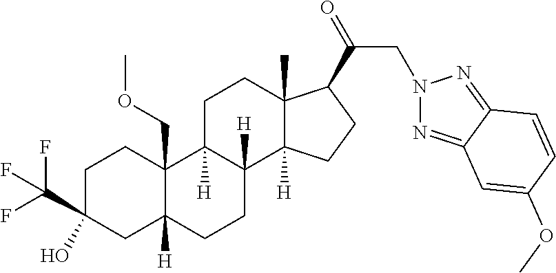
C1C(C(F)(F)F)(O)CC2([H])C(COC)(C1)C1([H])C([H])(CC2)C2([H])C(C)(CC1)C(C(=O)CN1N=C3C(=N1)C=CC(OC)=C3)CC2
